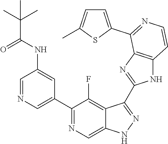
C1=NC=C(C2=NC=C3C(=C2F)C(C2=NC4=C(N2)C=CN=C4C2=CC=C(C)S2)=NN3)C=C1NC(C(C)(C)C)=O
